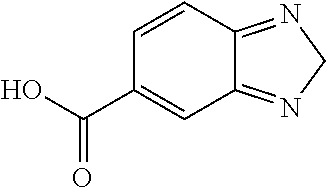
C(O)(=O)C1=CC2=NCN=C2C=C1
